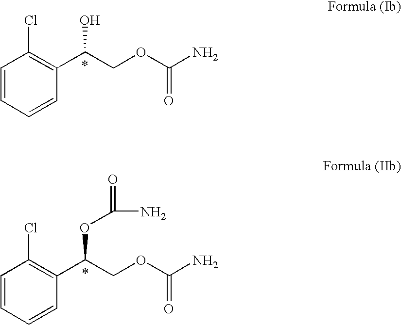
C1=CC(C(COC(N)=O)O)=C(Cl)C=C1.C1=CC(C(COC(N)=O)OC(N)=O)=C(Cl)C=C1
